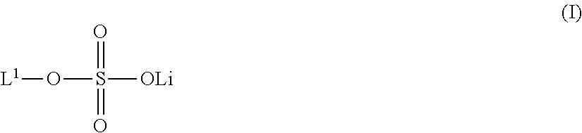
[L1]OS([OLi])(=O)=O
